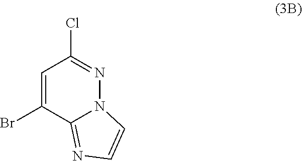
C1=C(Br)C2=NC=CN2N=C1Cl
